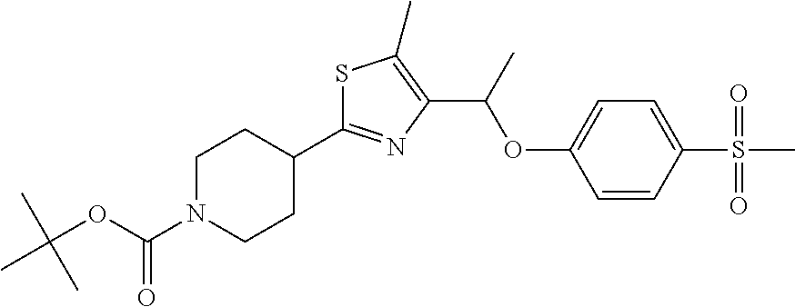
C1=C(S(=O)(=O)C)C=CC(OC(C2=C(C)SC(C3CCN(C(OC(C)(C)C)=O)CC3)=N2)C)=C1
